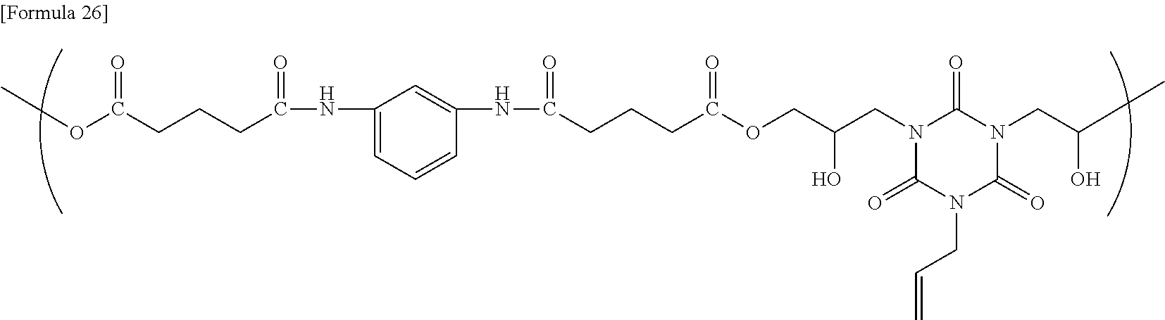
COC(CCCC(NC1=CC=CC(NC(CCCC(OCC(CN2C(=O)N(CC=C)C(=O)N(CC(C)O)C2=O)O)=O)=O)=C1)=O)=O
